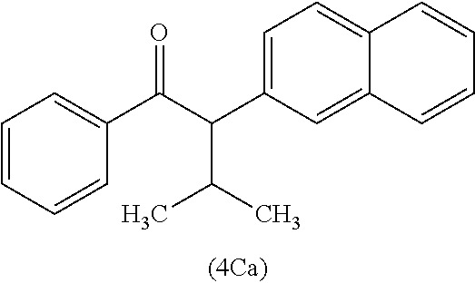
C1=C(C(C(C2=CC=CC=C2)=O)C(C)C)C=C2C(=C1)C=CC=C2
